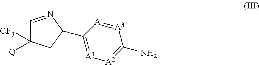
C1=N(C)C(C2=[A1][A2]=C(N)[A3]=[A4]2)CC1([CF3])[Q]
